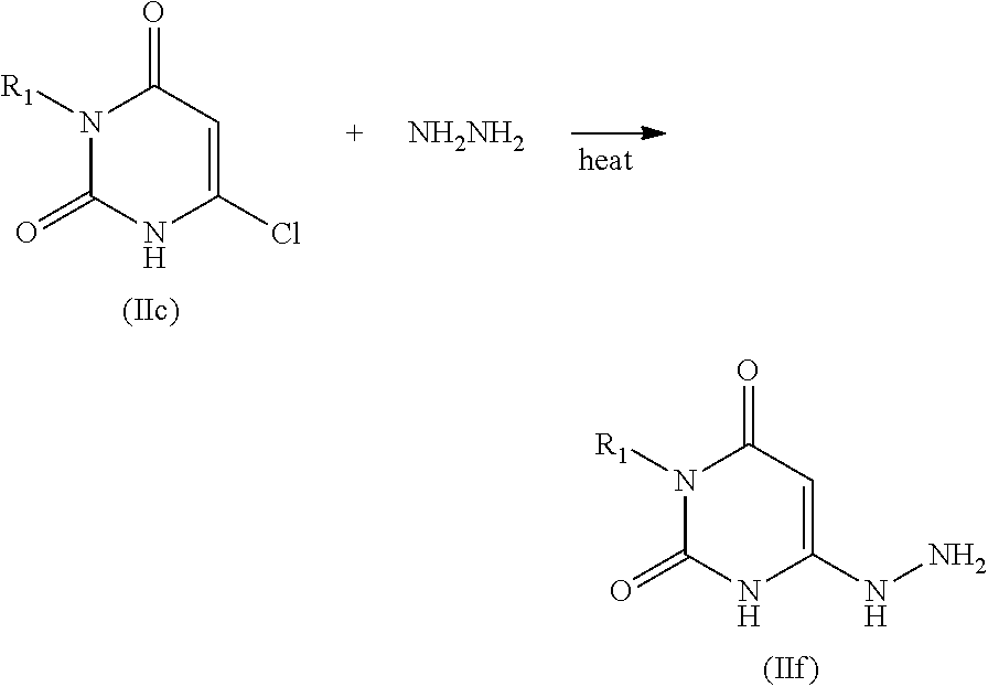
N1([R1])C(=O)NC(Cl)=CC1=O.[NH2NH2].N1([R1])C(=O)NC(NN)=CC1=O
